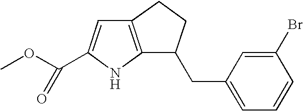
C12=C(NC(C(OC)=O)=C1)C(CC1=CC=CC(Br)=C1)CC2
